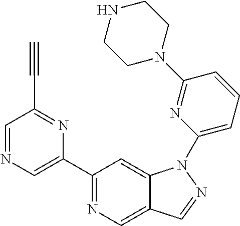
C1(C2=CN=CC(C#C)=N2)=NC=C2C(=C1)N(C1=CC=CC(N3CCNCC3)=N1)N=C2
